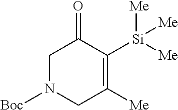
C1N([Boc])CC([Me])=C([Si]([Me])([Me])[Me])C1=O
